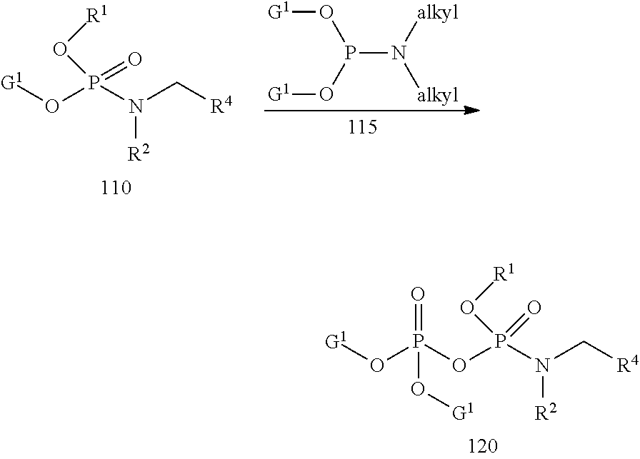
[G1]OP(N(C[R4])[R2])(=O)O[R1].[G1]OP(O[G1])N([alkyl])[alkyl].[G1]OP(OP(N(C[R4])[R2])(=O)O[R1])(=O)O[G1]
